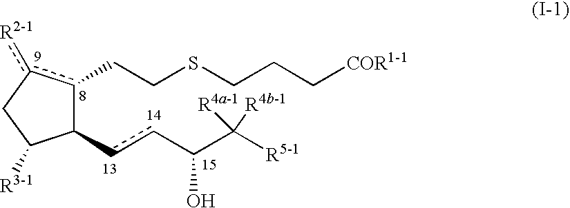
C1(ccC(C([R5-1])([R4a-1])[R4b-1])O)c(CCSCCC[COR1-1])c([R2-1])CC1[R3-1]
